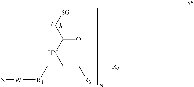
[SG]CC(NC(C[R1][W][X])C([R3])[R2])=O
